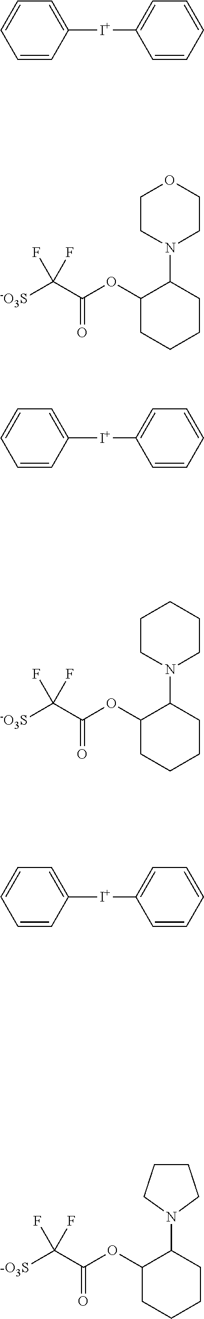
[-O3S]C(C(OC1CCCCC1N1CCOCC1)=O)(F)F.[-O3S]C(C(OC1CCCCC1N1CCCCC1)=O)(F)F.[-O3S]C(C(OC1CCCCC1N1CCCC1)=O)(F)F.C1=CC([I+]C2=CC=CC=C2)=CC=C1.C1=CC([I+]C2=CC=CC=C2)=CC=C1.C1=CC([I+]C2=CC=CC=C2)=CC=C1
